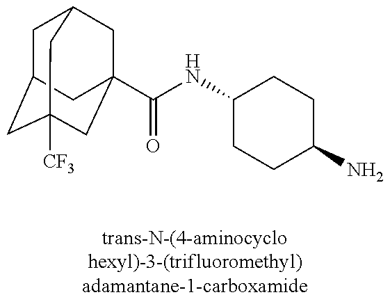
C1C2CC3([CF3])CC(C(NC4CCC(N)CC4)=O)(CC1C3)C2
